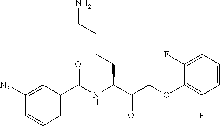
C1([N3])=CC(C(NC(C(COC2=C(F)C=CC=C2F)=O)CCCCN)=O)=CC=C1
